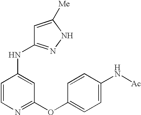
C1=CC(NC2=NNC([Me])=C2)=CC(OC2=CC=C(N[Ac])C=C2)=N1
